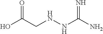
N(NC(N)=N)CC(O)=O
